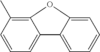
C1=CC=C2C(=C1C)OC1=CC=CC=C21
